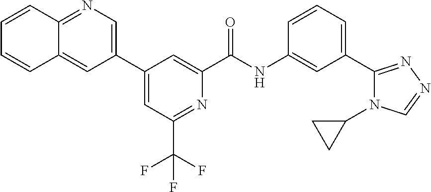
N1=C2C(=CC(C3=CC(C(F)(F)F)=NC(C(NC4=CC(C5=NN=CN5C5CC5)=CC=C4)=O)=C3)=C1)C=CC=C2
